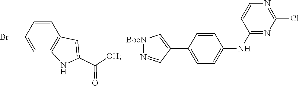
C12=C(C=CC(Br)=C1)C=C(C(=O)[OH])N2.C1(Cl)=NC=CC(NC2=CC=C(C3=C[BocN]N=C3)C=C2)=N1
